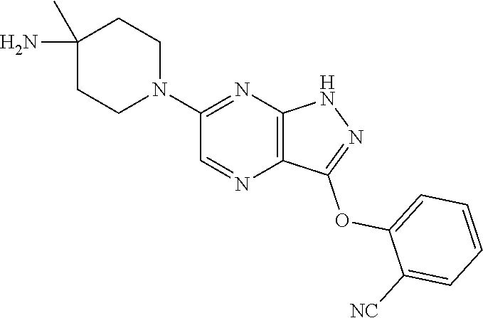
C1(C)(N)CCN(C2=NC3=C(N=C2)C(OC2=CC=CC=C2[NC])=NN3)CC1
